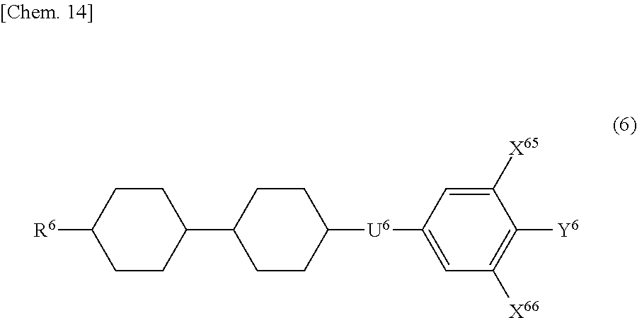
C1CC(C2CCC([U6]C3=CC([X66])=C([Y6])C([X65])=C3)CC2)CCC1[R6]
